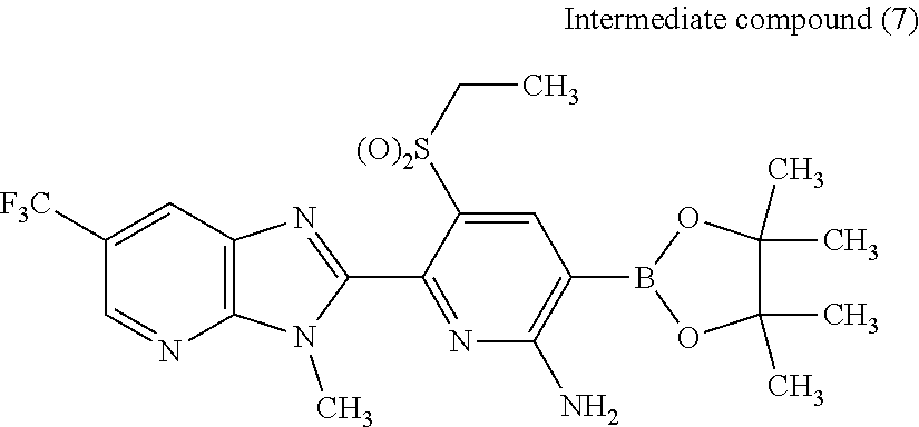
C12=C(C=C([F3C])C=N1)N=C(C1=NC(N)=C(B3OC(C)(C)C(C)(C)O3)C=C1[(O)2S]CC)N2C
